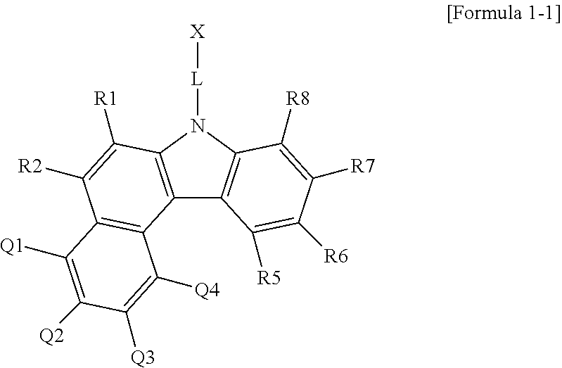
C12=C(N([L][X])C3=C1C([R5])=C([R6])C([R7])=C3[R8])C([R1])=C([R2])C1=C2C([Q4])=C([Q3])C([Q2])=C1[Q1]
